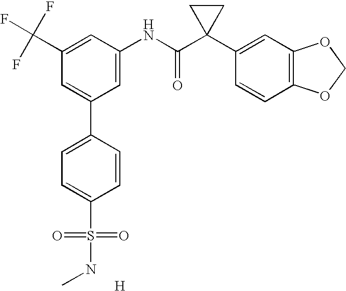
C1(C(F)(F)F)=CC(NC(C2(C3=CC4=C(C=C3)OCO4)CC2)=O)=CC(C2=CC=C(S(=O)(=O)NC)C=C2)=C1.[H]
